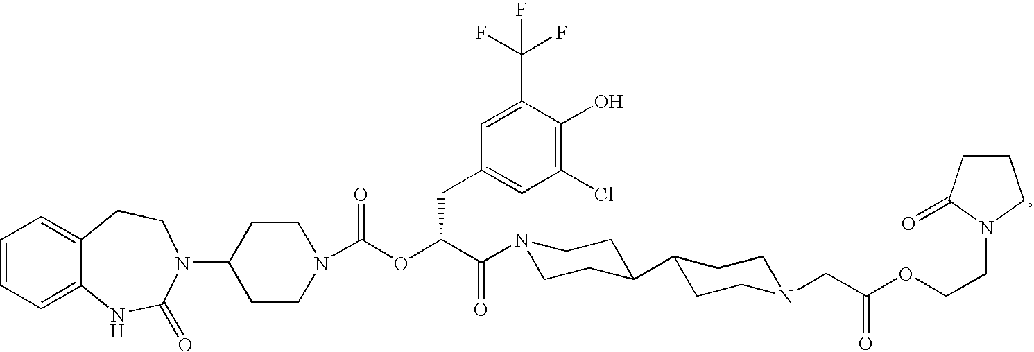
C1=CC=C2C(=C1)CCN(C1CCN(C(OC(C(=O)N3CCC(C4CCN(CC(OCCN5C(=O)CCC5)=O)CC4)CC3)CC3=CC(Cl)=C(O)C(C(F)(F)F)=C3)=O)CC1)C(=O)N2
